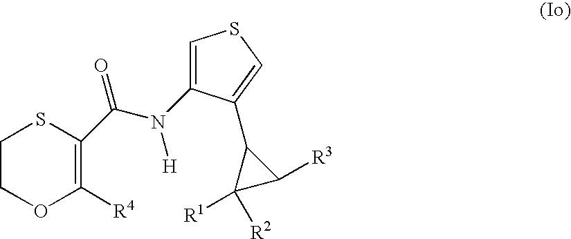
C(N([H])C1=CSC=C1C1C([R1])([R2])C1[R3])(=O)C1=C([R4])OCCS1
